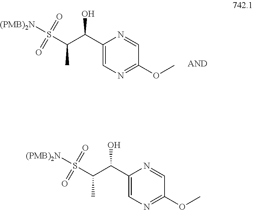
C1(C(C(C)S(=O)(=O)[(PMB)2N])O)=CN=C(OC)C=N1.C1(C(C(C)S(=O)(=O)[(PMB)2N])O)=CN=C(OC)C=N1
